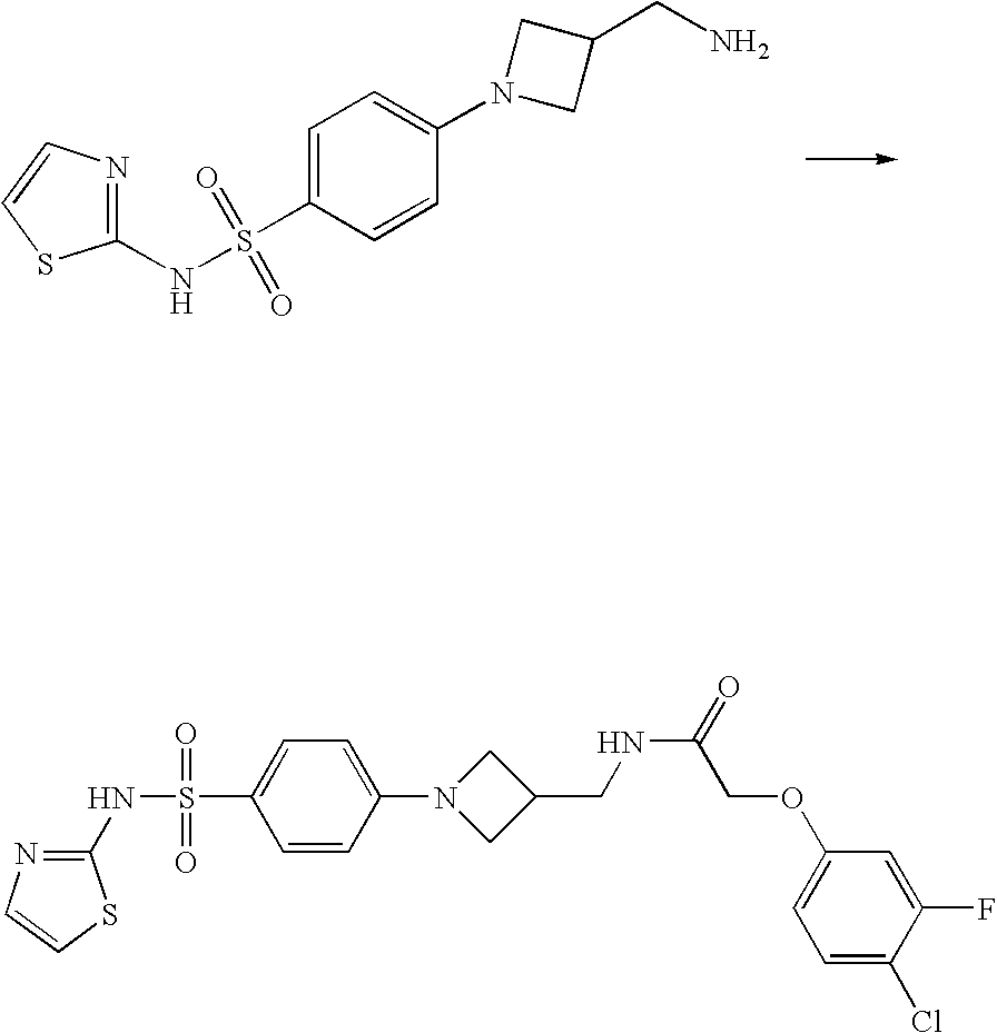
C1=CC(S(NC2=NC=CS2)(=O)=O)=CC=C1N1CC(CN)C1.C1(NS(=O)(=O)C2=CC=C(N3CC(CNC(=O)COC4=CC=C(Cl)C(F)=C4)C3)C=C2)=NC=CS1
